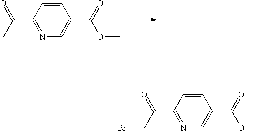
C1=CC(C(C)=O)=NC=C1C(=O)OC.C1=CC(C(CBr)=O)=NC=C1C(=O)OC
